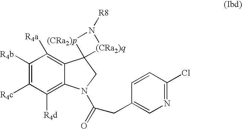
C1([R4b])=C([R4c])C([R4d])=C2C(=C1[R4a])C1(CN2C(=O)CC2=CN=C(Cl)C=C2)[(CRa2)q]N([R8])[(CRa2)p]1
